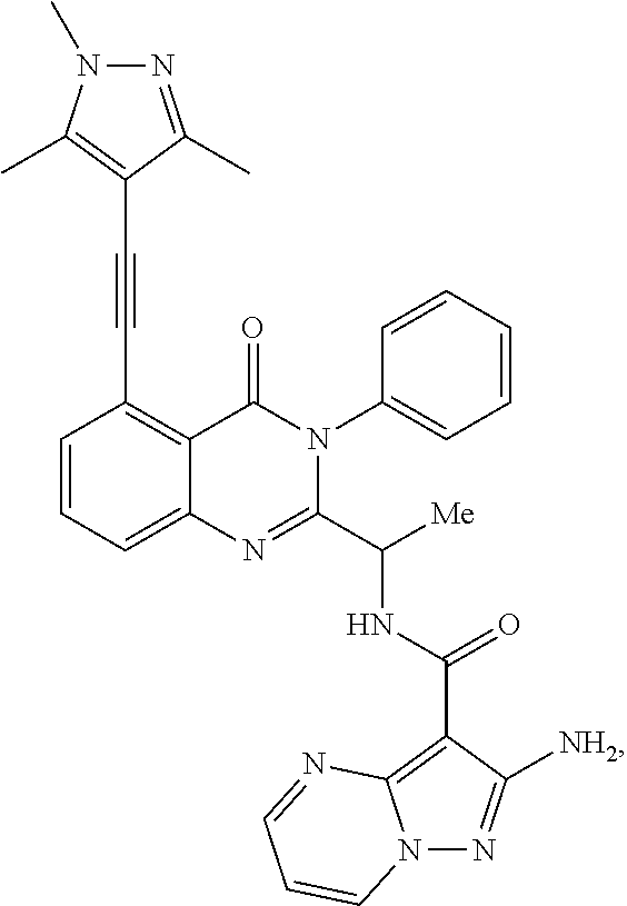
C1=CC=C2C(=C1C#CC1=C(C)N(C)N=C1C)C(=O)N(C1=CC=CC=C1)C(C([Me])NC(=O)C1=C3N(N=C1[NH2])C=CC=N3)=N2
